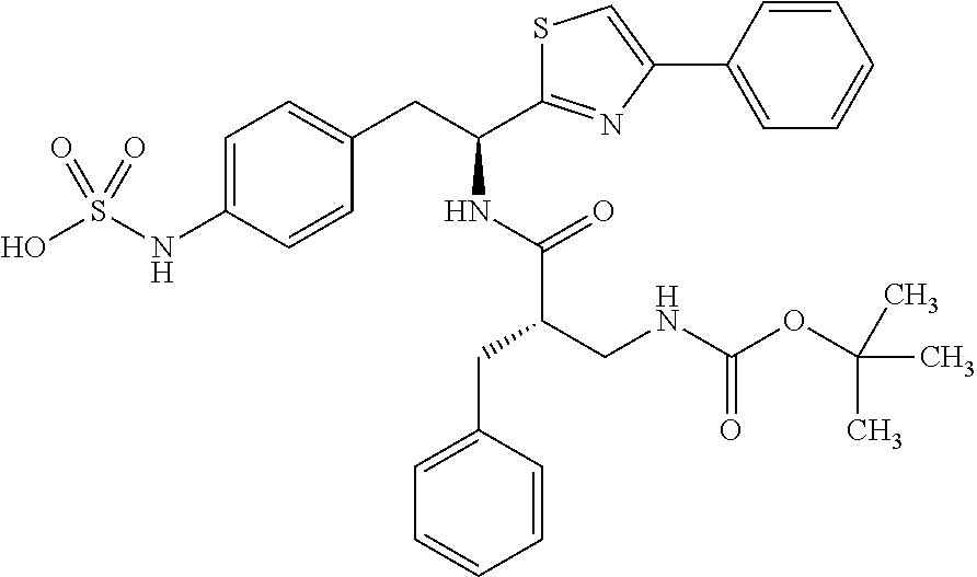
C1=C(NS(O)(=O)=O)C=CC(CC(NC(C(CNC(OC(C)(C)C)=O)CC2=CC=CC=C2)=O)C2=NC(C3=CC=CC=C3)=CS2)=C1
